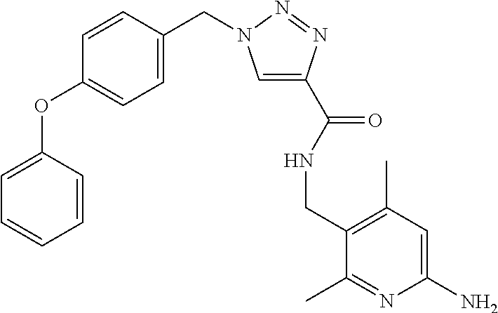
C1(OC2=CC=CC=C2)=CC=C(CN2C=C(C(=O)NCC3=C(C)C=C(N)N=C3C)N=N2)C=C1
